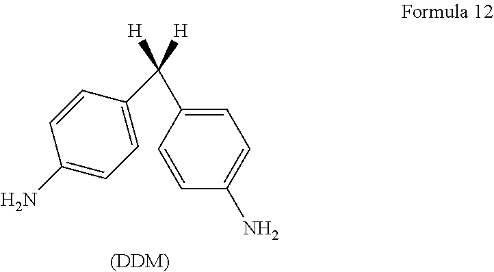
C1=C(C(C2=CC=C(N)C=C2)([H])[H])C=CC(N)=C1.[(DDM)]
